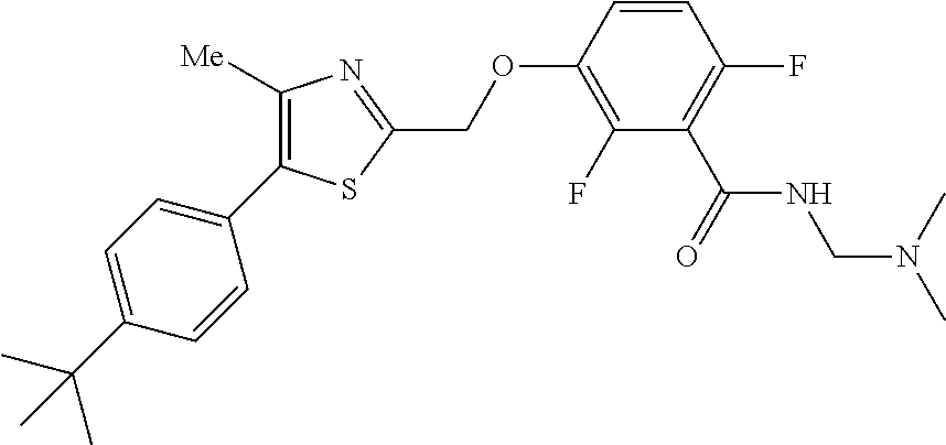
C1(C2=CC=C(C(C)(C)C)C=C2)=C([Me])N=C(COC2=C(F)C(C(=O)NCN(C)C)=C(F)C=C2)S1
